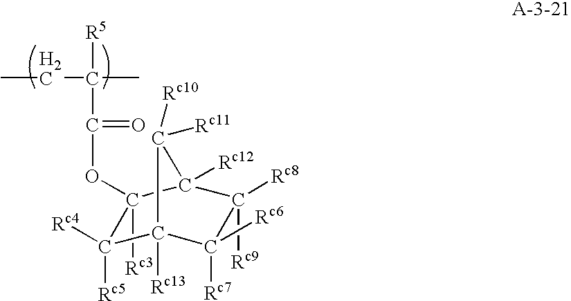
C1([Rc7])([Rc6])C([Rc8])([Rc9])C2([Rc12])C([Rc3])(OC(C([R5])(CC)C)=O)C([Rc5])([Rc4])C1([Rc13])C2([Rc10])[Rc11]
